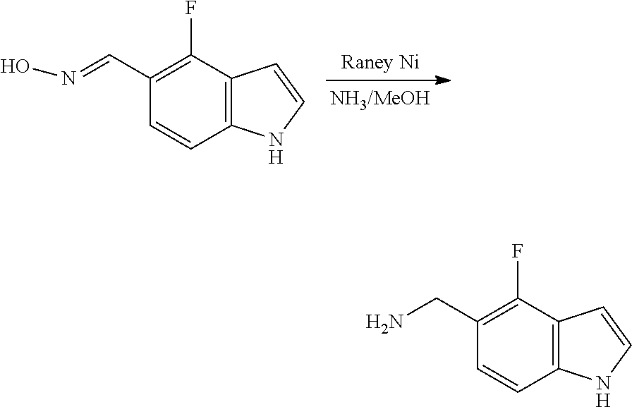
[NH3/MeOH].C12=C(C(F)=C(C=NO)C=C1)C=CN2.C12=C(C(F)=C(CN)C=C1)C=CN2
